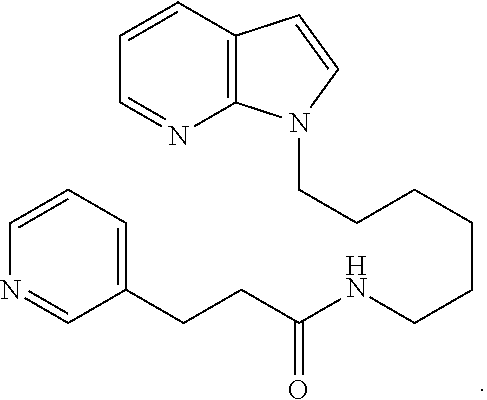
C12=C(C=CC=N1)C=CN2CCCCCCNC(CCC1=CC=CN=C1)=O
